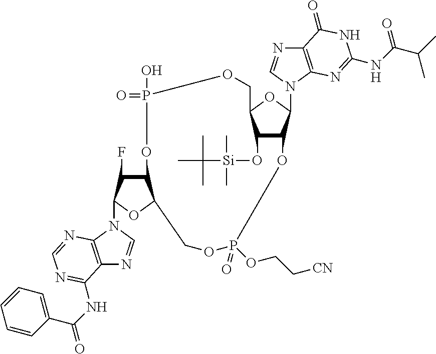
C12C(F)C(N3C=NC4=C3N=CN=C4NC(=O)C3=CC=CC=C3)OC1COP(OCC[CN])(=O)OC1C(O[Si](C)(C)C(C)(C)C)C(OC1N1C3=C(N=C1)C(=O)NC(NC(=O)C(C)C)=N3)COP(=O)(O)O2
